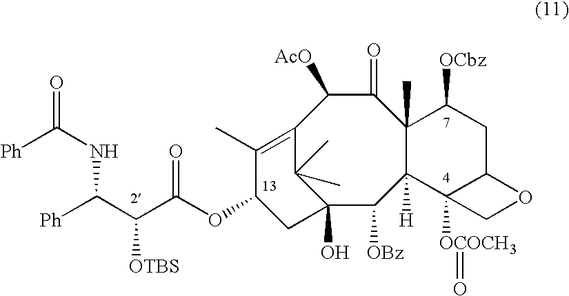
C12(O)C([OBz])C3([H])C(C)(C(=O)C([AcO])C(=C(C)C(OC(C(C([Ph])NC(=O)[Ph])[OTBS])=O)C1)C2(C)C)C([OCbz])CC1C3([OCOCH3]=O)CO1
